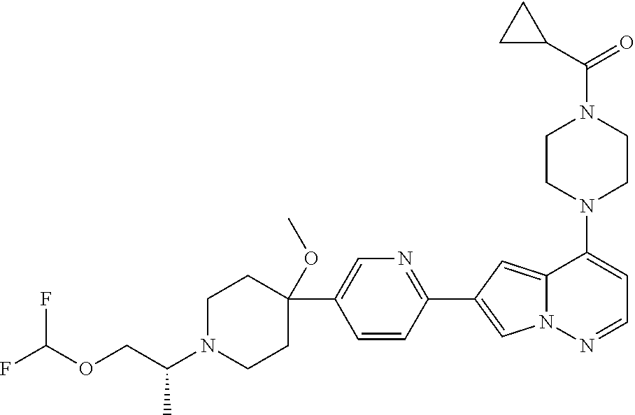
N1(C2=CC=NN3C2=CC(C2=NC=C(C4(OC)CCN(C(COC(F)F)C)CC4)C=C2)=C3)CCN(C(=O)C2CC2)CC1
